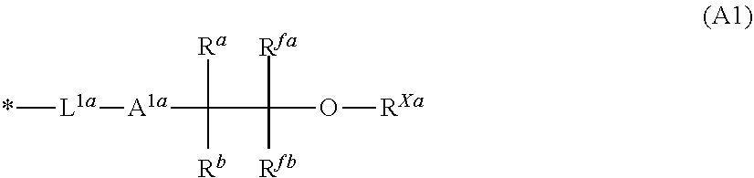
[A1a](C([Ra])([Rb])C([Rfa])([Rfb])O[RXa])[L1a]*
